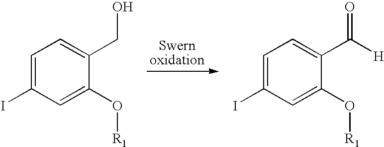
C1=C(I)C=C(O[R1])C(CO)=C1.C1=C(I)C=C(O[R1])C(C([H])=O)=C1
